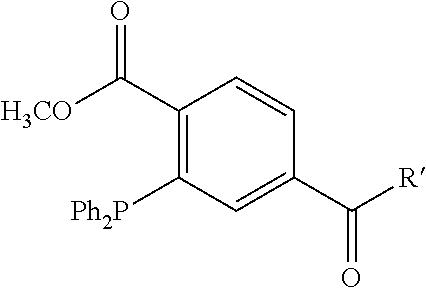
C1(C([H3CO])=O)=C([Ph2P])C=C(C([R])=O)C=C1
